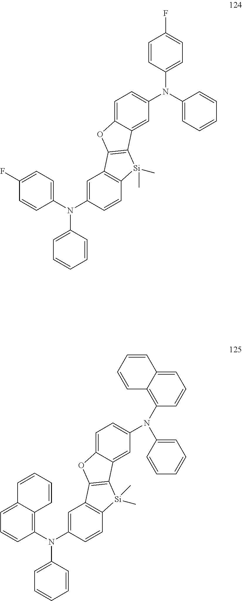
C1=C(N(C2=CC=C(F)C=C2)C2=CC=CC=C2)C=C2C(=C1)OC1=C2[Si](C)(C)C2=C1C=C(N(C1=CC=CC=C1)C1=CC=C(F)C=C1)C=C2.C1=C(N(C2=C3C(=CC=C2)C=CC=C3)C2=CC=CC=C2)C=C2C(=C1)OC1=C2[Si](C)(C)C2=C1C=C(N(C1=CC=CC=C1)C1=C3C(=CC=C1)C=CC=C3)C=C2
